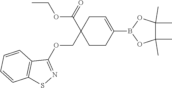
CCOC(C1(COC2=NSC3=C2C=CC=C3)CCC(B2OC(C)(C)C(C)(C)O2)=CC1)=O
